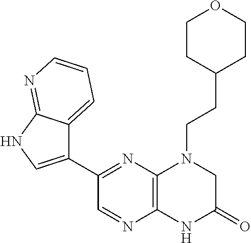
C12=C(N=C(C3=CNC4=NC=CC=C34)C=N1)N(CCC1CCOCC1)CC(=O)N2
